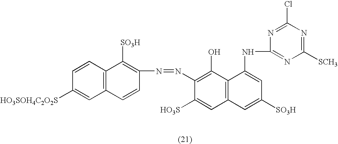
C1(N=NC2=C(O)C3=C(C=C2[HO3S])C=C([SO3H])C=C3NC2=NC([SCH3])=NC(Cl)=N2)=C([SO3H])C2=C(C=C1)C=C([HO3SOH4C2O2S])C=C2
